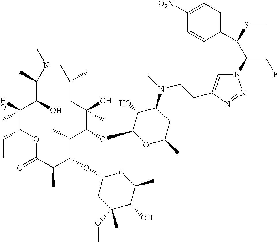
C1(O)(C)C(CC)OC(=O)C(C)C(OC2CC(OC)(C)C(O)C(C)O2)C(C)C(OC2OC(C)CC(N(C)CCC3=CN(C(C(SC)C4=CC=C([O2N])C=C4)CF)N=N3)C2O)C(O)(C)CC(C)CN(C)C(C)C1O
